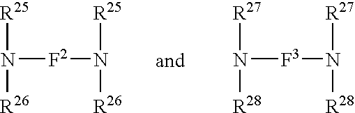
N([F2]N([R25])[R26])([R25])[R26].N([F3]N([R27])[R28])([R27])[R28]
